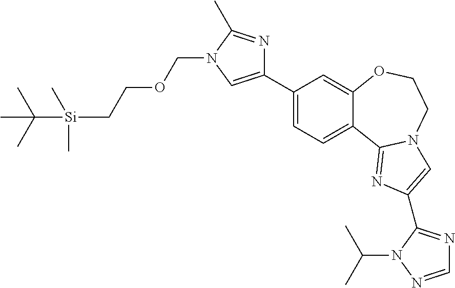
C1=C(C2=CN(COCC[Si](C(C)(C)C)(C)C)C(C)=N2)C=C2C(=C1)C1=NC(C3=NC=NN3C(C)C)=CN1CCO2
